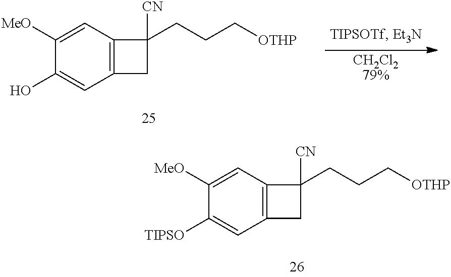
C1([MeO])=CC2=C(C=C1O)CC2([CN])CCC[OTHP].[CH2Cl279%].C1([MeO])=CC2=C(C=C1[TIPSO])CC2([CN])CCC[OTHP]
